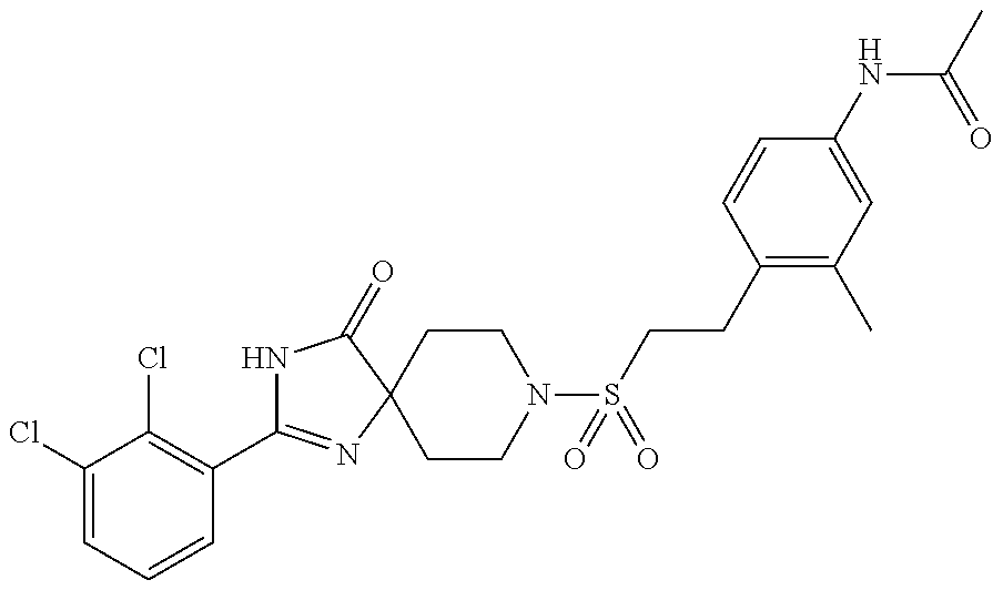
N1C(C2=C(Cl)C(Cl)=CC=C2)=NC2(C1=O)CCN(S(CCC1=C(C)C=C(NC(C)=O)C=C1)(=O)=O)CC2
